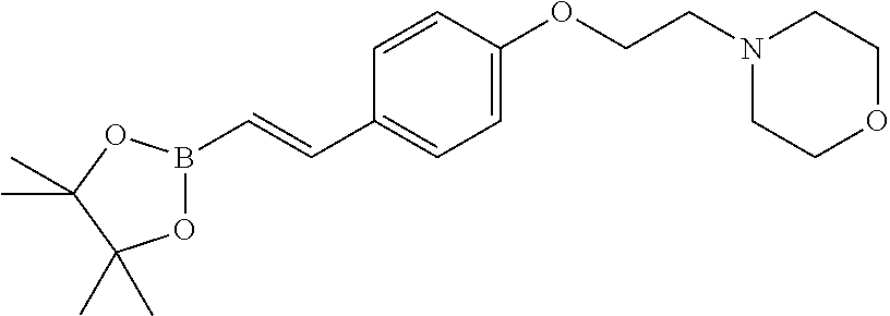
O1B(C=CC2=CC=C(OCCN3CCOCC3)C=C2)OC(C)(C)C1(C)C
